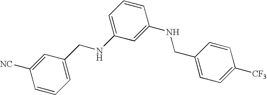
C1=CC=C(CNC2=CC=CC(NCC3=CC=C([CF3])C=C3)=C2)C=C1[NC]
